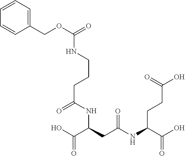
C1=CC=C(COC(NCCCC(NC(C(=O)O)CC(NC(C(O)=O)CCC(O)=O)=O)=O)=O)C=C1
